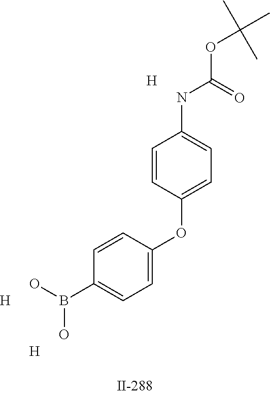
OB(C1=CC=C(OC2=CC=C(NC(=O)OC(C)(C)C)C=C2)C=C1)O.[H].[H].[H]
